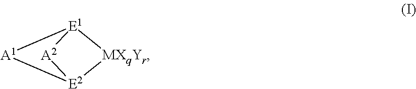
[MXqYr]1[E2]2[A2][E1]1[A1]2
